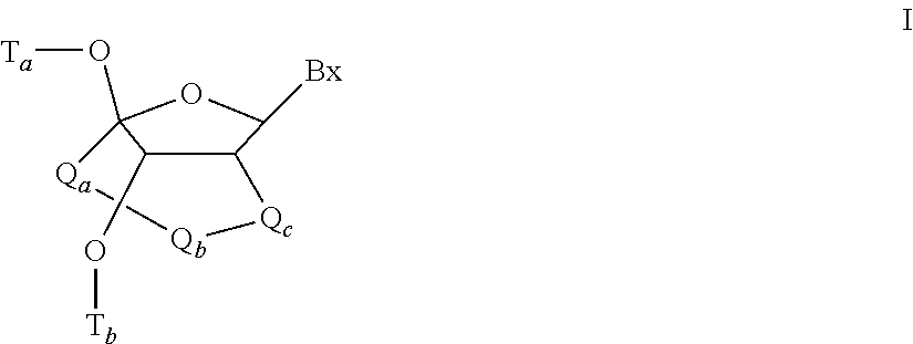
C12(O[Ta])C(O[Tb])C(C([Bx])O1)[Qc][Qb][Qa]2
